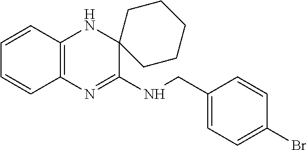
C1=CC2=C(C=C1)N=C(NCC1=CC=C(Br)C=C1)C1(N2)CCCCC1
